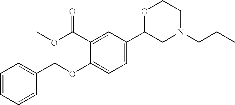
C1=CC=CC(COC2=CC=C(C3CN(CCC)CCO3)C=C2C(OC)=O)=C1
